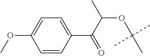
C1=CC(C(C(OC(C)(C)C)C)=O)=CC=C1OC
